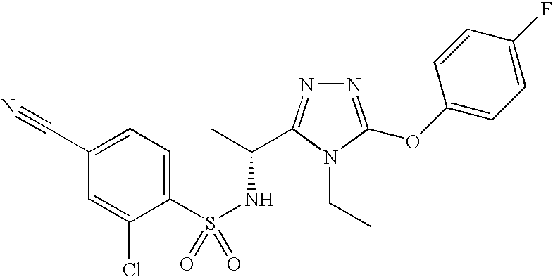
S(NC(C)C1=NN=C(OC2=CC=C(F)C=C2)N1CC)(=O)(C1=CC=C(C#N)C=C1Cl)=O
